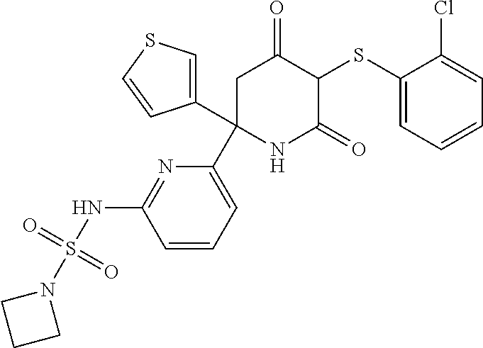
C1(SC2C(=O)CC(C3=CC=CC(NS(=O)(=O)N4CCC4)=N3)(C3=CSC=C3)NC2=O)=CC=CC=C1Cl
